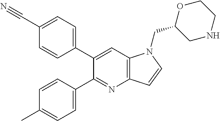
C1(C#N)=CC=C(C2=CC3=C(N=C2C2=CC=C(C)C=C2)C=CN3CC2CNCCO2)C=C1
